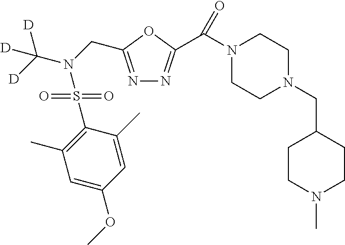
C1(S(=O)(=O)N(CC2=NN=C(C(N3CCN(CC4CCN(C)CC4)CC3)=O)O2)C([D])([D])[D])=C(C)C=C(OC)C=C1C
